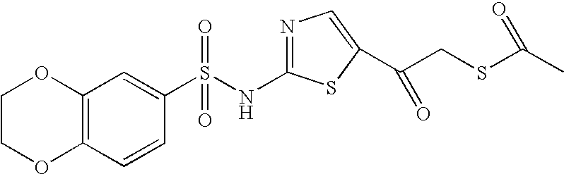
C12=C(C=CC(S(NC3=NC=C(C(CSC(C)=O)=O)S3)(=O)=O)=C1)OCCO2
